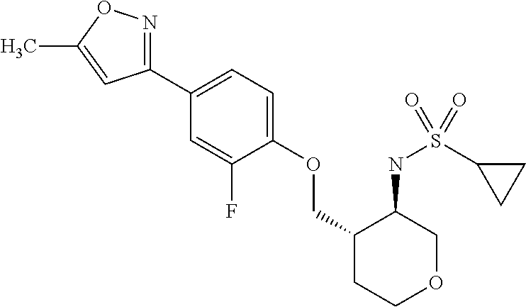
C1(C2=CC=C(OCC3CCOCC3NS(C3CC3)(=O)=O)C(F)=C2)=NOC(C)=C1
